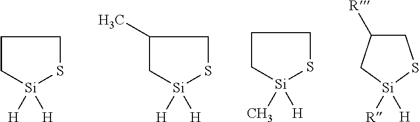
C1C([R])C[Si]([R])([H])S1.C1C[Si]([H])(C)SC1.C1(C)C[Si]([H])([H])SC1.C1C[Si]([H])([H])SC1
